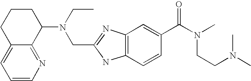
C12=CC=CN=C1C(N(CC)CC1=NC3=C(N1)C=CC(C(N(CCN(C)C)C)=O)=C3)CCC2
